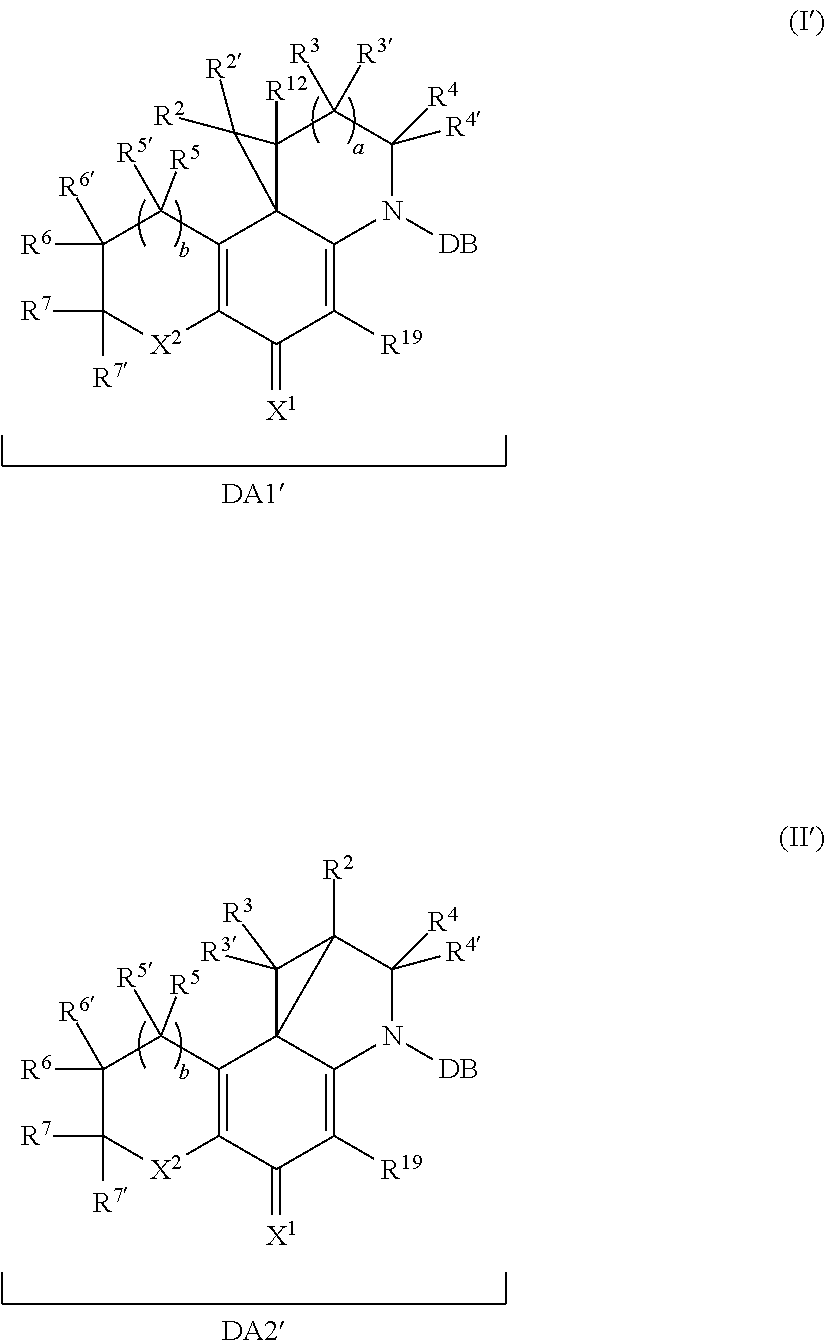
C12=C(C(=[X1])C([R19])=C3C14C([R12])(C([R3])([R3])C([R4])([R4])N3[DB])C4([R2])[R2])[X2]C([R7])([R7])C([R6])([R6])C2([R5])[R5].[DA1].C12=C(C(=[X1])C([R19])=C3C14C([R2])(C([R4])([R4])N3[DB])C4([R3])[R3])[X2]C([R7])([R7])C([R6])([R6])C2([R5])[R5].[DA2]
